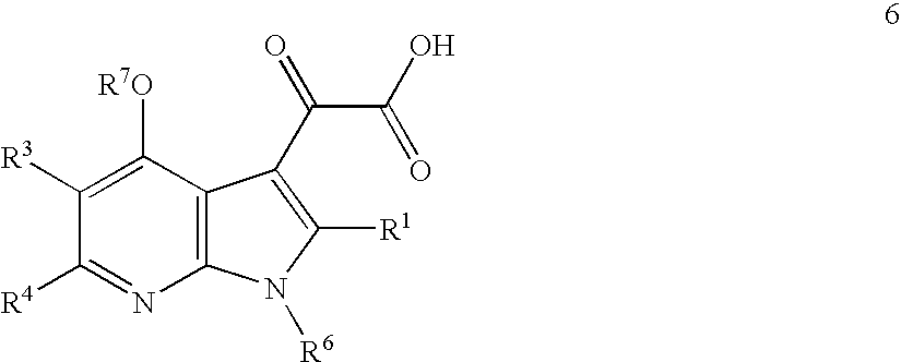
C1([R3])=C([R7O])C2=C(N=C1[R4])N([R6])C([R1])=C2C(C(=O)O)=O
